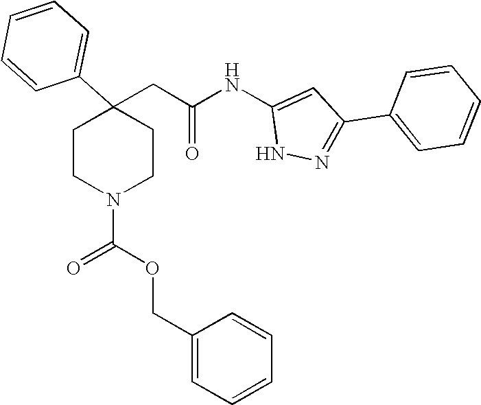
C1=CC=CC(C2(CC(NC3=CC(C4=CC=CC=C4)=NN3)=O)CCN(C(OCC3=CC=CC=C3)=O)CC2)=C1
